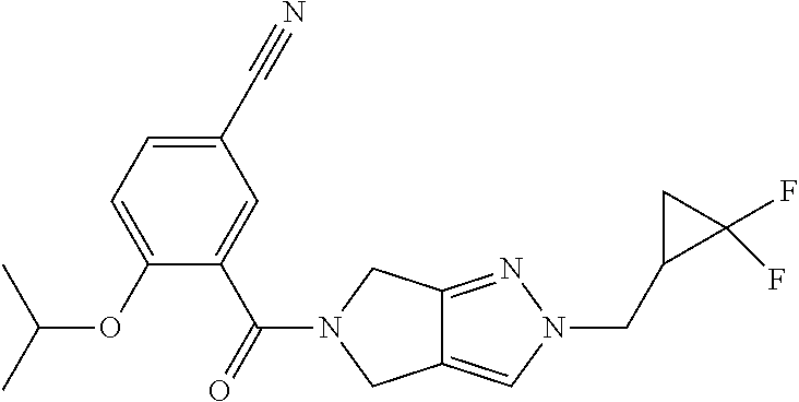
C12=CN(CC3C(F)(F)C3)N=C1CN(C(C1=CC(C#N)=CC=C1OC(C)C)=O)C2
